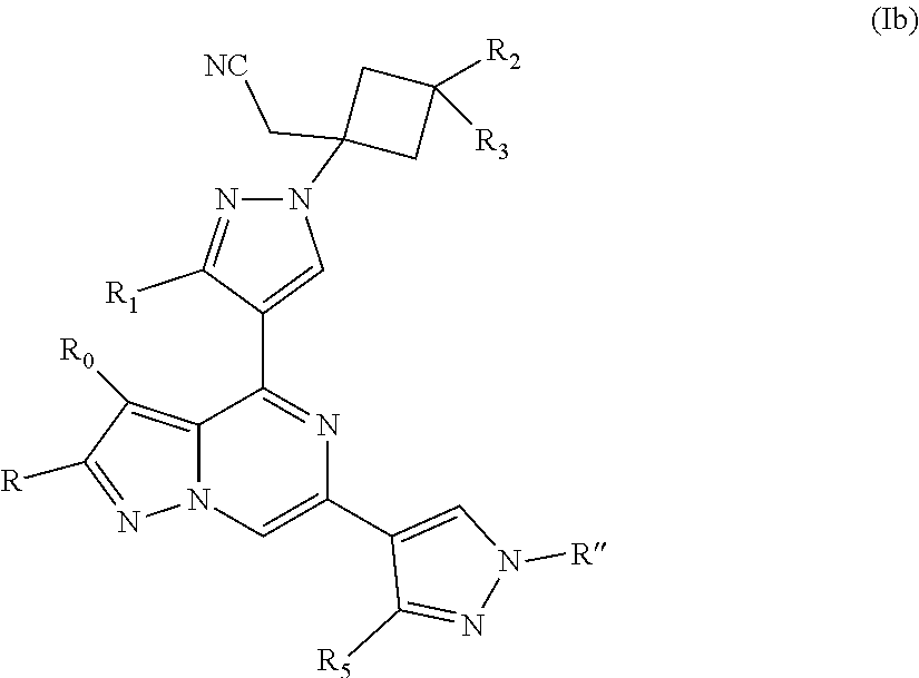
C12=C([R0])C([R])=NN1C=C(C1=CN([R])N=C1[R5])N=C2C1=CN(C2(C[NC])CC([R2])([R3])C2)N=C1[R1]
